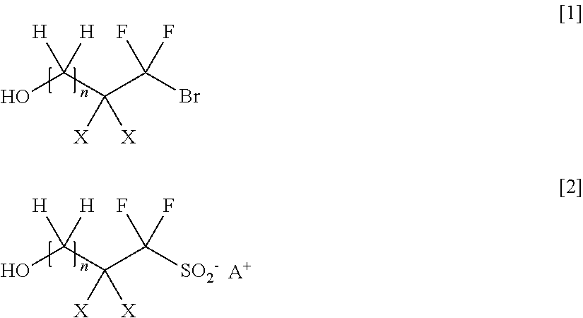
OC(C(C(Br)(F)F)([X])[X])([H])[H].OC(C(C([SO2-])(F)F)([X])[X])([H])[H].[A+]
